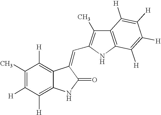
C1(C)=C([H])C([H])=C2C(=C1[H])C(=CC1=C(C)C3=C(N1)C([H])=C([H])C([H])=C3[H])C(=O)N2
